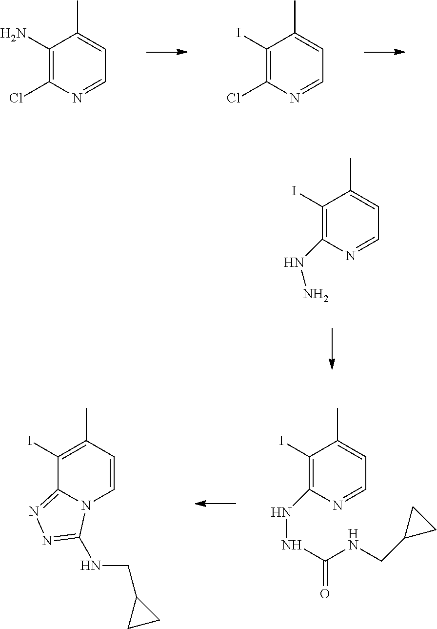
C1(N)=C(Cl)N=CC=C1C.C1(I)=C(Cl)N=CC=C1C.C1(I)=C(NN)N=CC=C1C.C1(I)=C(NNC(NCC2CC2)=O)N=CC=C1C.C1(I)=C(C)C=CN2C1=NN=C2NCC1CC1
